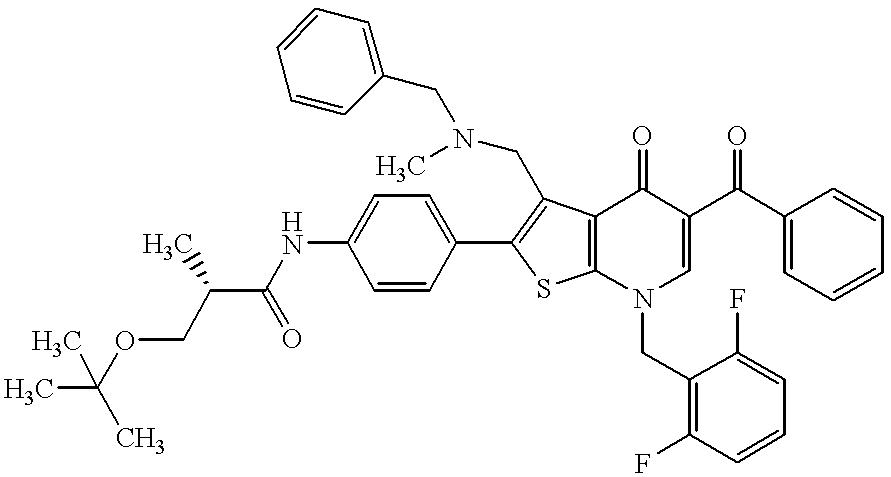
CC(C(NC1=CC=C(C2=C(CN(C)CC3=CC=CC=C3)C3=C(S2)N(CC2=C(F)C=CC=C2F)C=C(C(C2=CC=CC=C2)=O)C3=O)C=C1)=O)COC(C)(C)C
